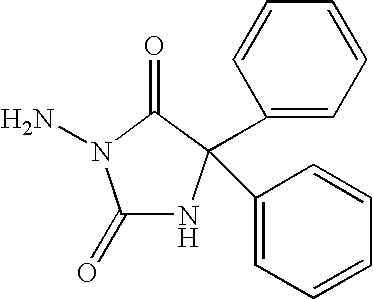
C1(=O)NC(C2=CC=CC=C2)(C2=CC=CC=C2)C(=O)N1N
